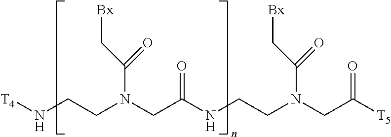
N(CCN(CC(NCCN(CC([T5])=O)C(C[Bx])=O)=O)C(C[Bx])=O)[T4]
